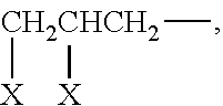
[X][CH2CHCH2](C)[X]
